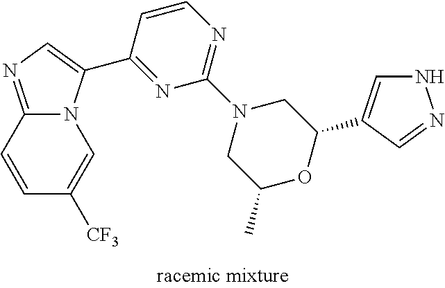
C12=NC=C(C3=NC(N4CC(C)OC(C5=CNN=C5)C4)=NC=C3)N1C=C([CF3])C=C2
